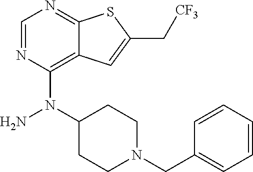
C1=NC(N(C2CCN(CC3=CC=CC=C3)CC2)N)=C2C(=N1)SC(C[CF3])=C2
